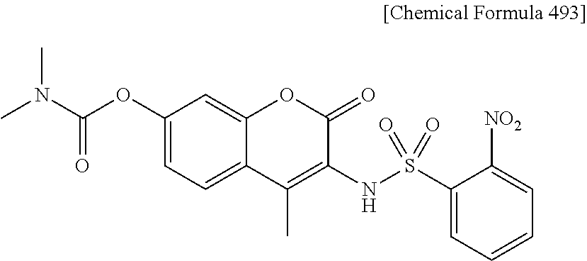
C1(OC(=O)N(C)C)=CC=C2C(=C1)OC(=O)C(NS(=O)(C1=CC=CC=C1[NO2])=O)=C2C
